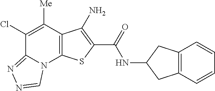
N(C(=O)C1=C(N)C2=C(N3C(=NN=C3)C(Cl)=C2[Me])S1)C1CC2=C(C1)C=CC=C2
